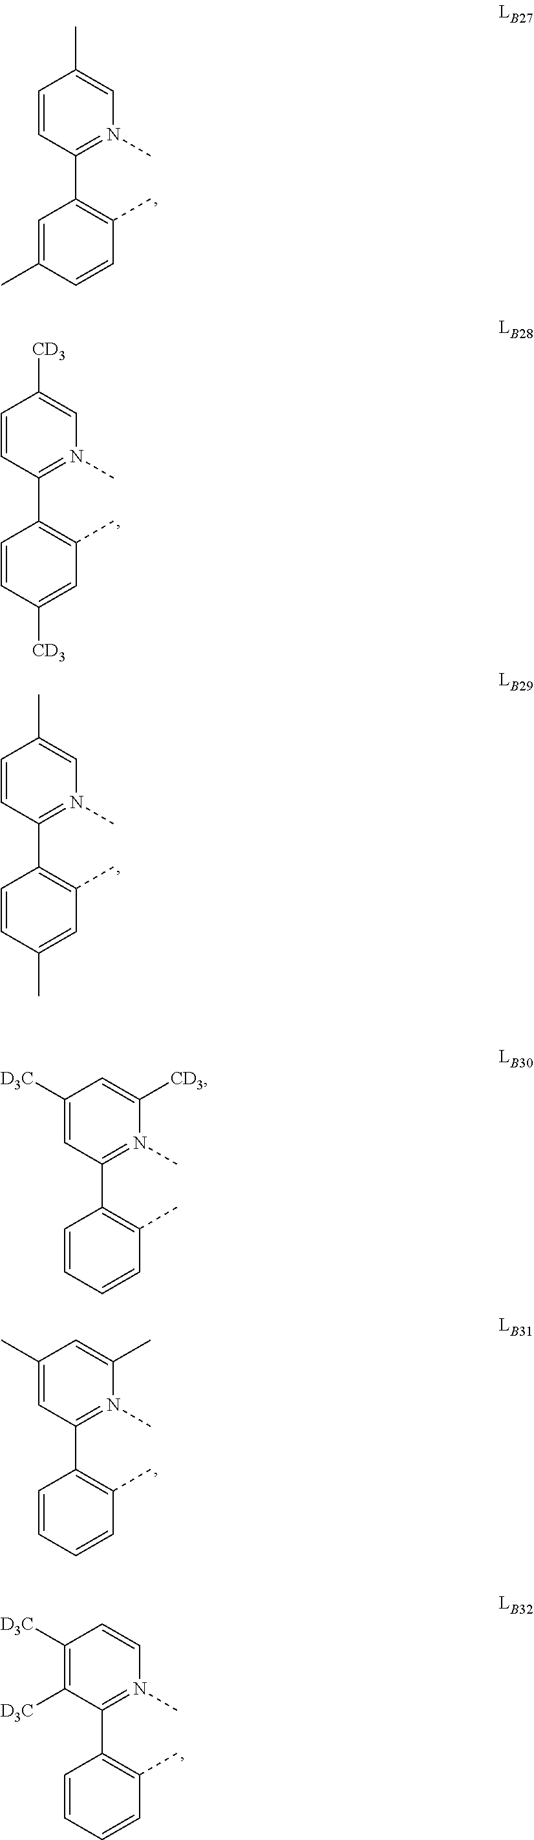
C1=CC(C2=C(C)C=CC(C)=C2)=N(C)C=C1C.C1=CC(C2=C(C)C=C([CD3])C=C2)=N(C)C=C1[CD3].C1=CC(C2=C(C)C=C(C)C=C2)=N(C)C=C1C.C1(C)=CC(C2=C(C)C=CC=C2)=N(C)C(C)=C1.C1([D3C])=C([D3C])C(C2=C(C)C=CC=C2)=N(C)C=C1.C1([D3C])=CC(C2=C(C)C=CC=C2)=N(C)C([CD3])=C1
